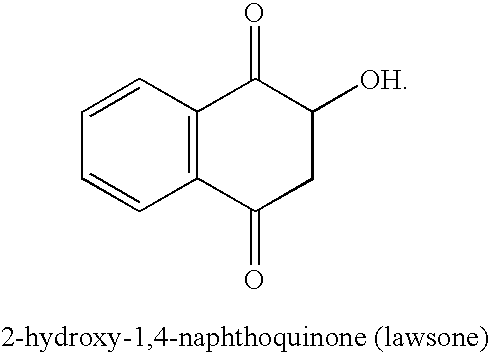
C1=CC2=C(C=C1)C(=O)C([OH])CC2=O
